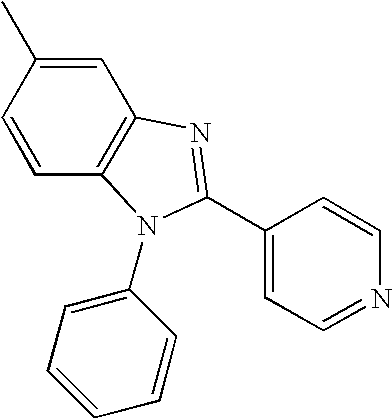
C1=CC(C)=CC2=C1N(C1=CC=CC=C1)C(C1=CC=NC=C1)=N2
